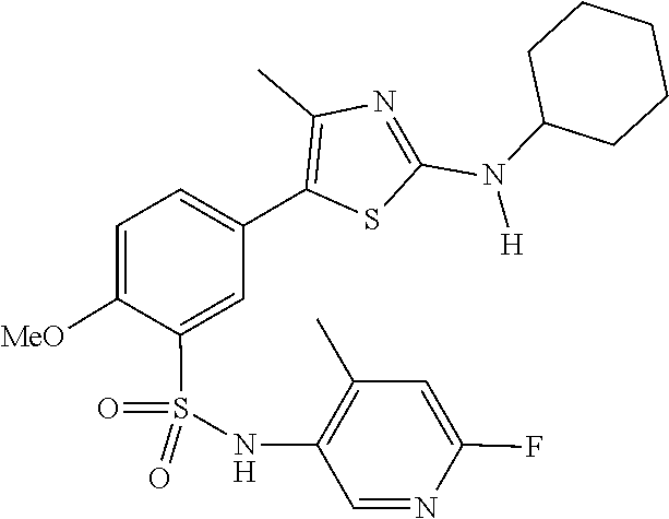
C1C(N(C2=NC(C)=C(C3=CC=C([MeO])C(S(=O)(NC4=C(C)C=C(F)N=C4)=O)=C3)S2)[H])CCCC1
